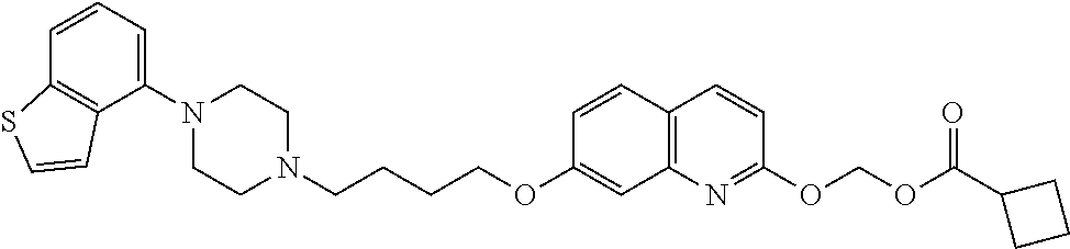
C1N(C2=CC=CC3=C2C=CS3)CCN(CCCCOC2=CC3=C(C=C2)C=CC(OCOC(=O)C2CCC2)=N3)C1
